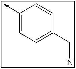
C1(->C)=CC=C(CN)C=C1
